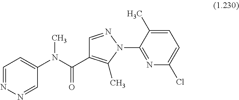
C1=NN=CC(N(C(C2=C(C)N(C3=NC(Cl)=CC=C3C)N=C2)=O)C)=C1
